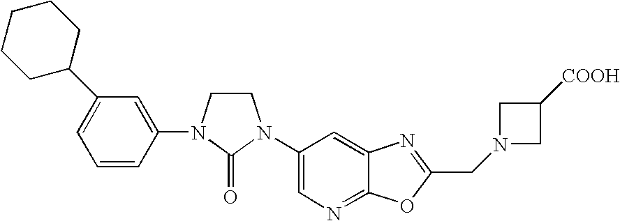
C1CN(C2=CC(C3CCCCC3)=CC=C2)C(=O)N1C1=CN=C2C(=C1)N=C(CN1CC([COOH])C1)O2
